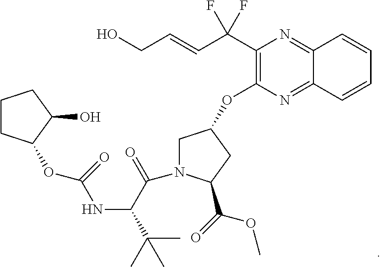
OCC=CC(C1=C(OC2CN(C(C(NC(OC3C(O)CCC3)=O)C(C)(C)C)=O)C(C(=O)OC)C2)N=C2C(=N1)C=CC=C2)(F)F
